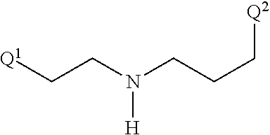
[Q1]CCN(CCC[Q2])[H]
